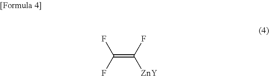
C(=C(F)[ZnY])(F)F
